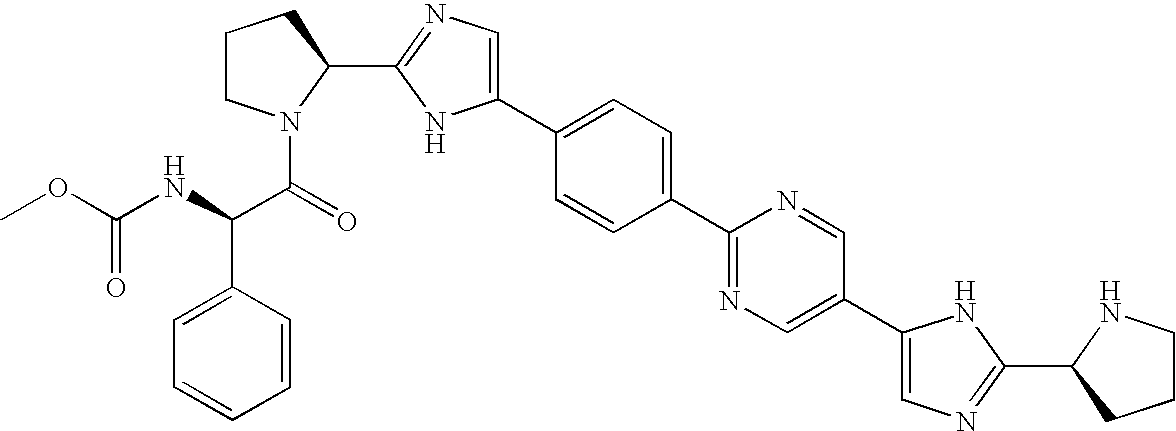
C1(C2=CN=C(C3=CC=C(C4=CN=C(C5N(C(=O)C(NC(OC)=O)C6=CC=CC=C6)CCC5)N4)C=C3)N=C2)=CN=C(C2NCCC2)N1
